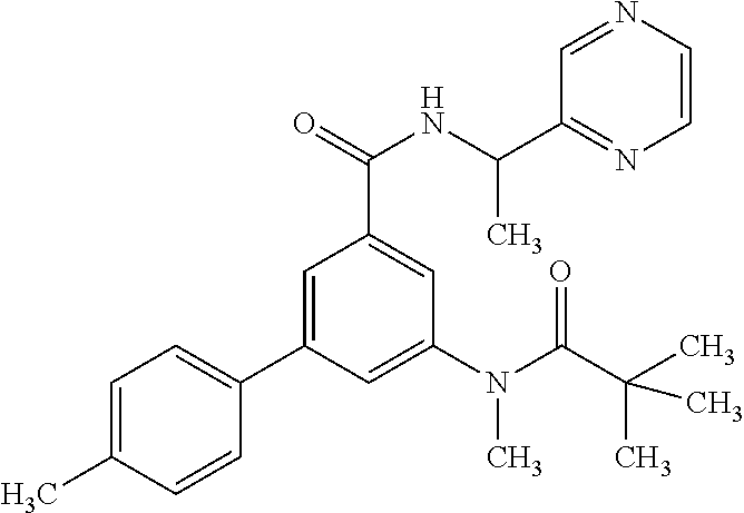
C1=C(C)C=CC(C2=CC(C(=O)NC(C)C3=NC=CN=C3)=CC(N(C(C(C)(C)C)=O)C)=C2)=C1
